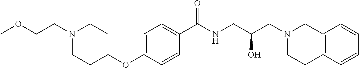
C1(C(NCC(CN2CC3=C(CC2)C=CC=C3)O)=O)=CC=C(OC2CCN(CCOC)CC2)C=C1
